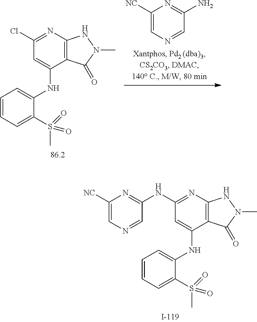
C1=NC=C([NC])N=C1N.C1=CC=C(S(C)(=O)=O)C(NC2=CC(Cl)=NC3=C2C(=O)N(C)N3)=C1.C1=CC=C(S(C)(=O)=O)C(NC2=CC(NC3=NC([NC])=CN=C3)=NC3=C2C(=O)N(C)N3)=C1
